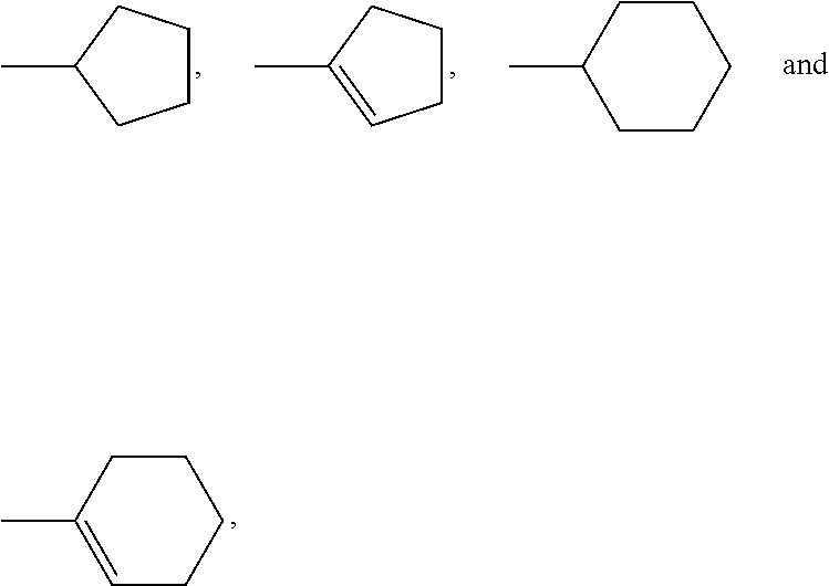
C1CCC(C)C1.C1CCC(C)=C1.C1CC(C)CCC1.C1CC(C)=CCC1
